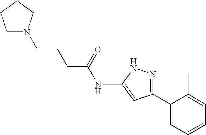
N(C1=CC(C2=CC=CC=C2C)=NN1)C(CCCN1CCCC1)=O
